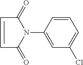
C1=CC(N2C(=O)C=CC2=O)=CC(Cl)=C1
